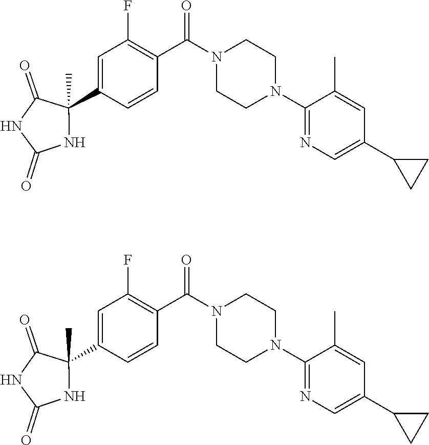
C1(N2CCN(C(C3=C(F)C=C(C4(C)C(=O)NC(=O)N4)C=C3)=O)CC2)=NC=C(C2CC2)C=C1C.C1(N2CCN(C(C3=C(F)C=C(C4(C)C(=O)NC(=O)N4)C=C3)=O)CC2)=NC=C(C2CC2)C=C1C
